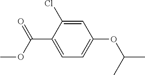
C1=C(Cl)C(C(=O)OC)=CC=C1OC(C)C
